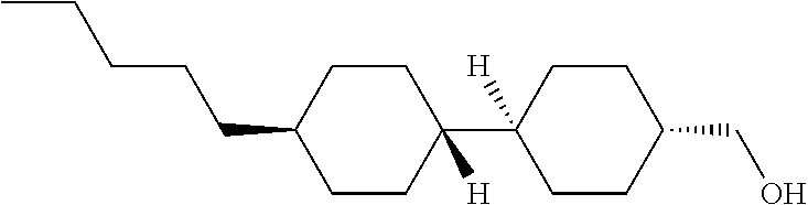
CCCCCC1CCC(C2([H])CCC(CO)CC2)([H])CC1
